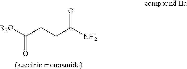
[R3O]C(CCC(N)=O)=O
